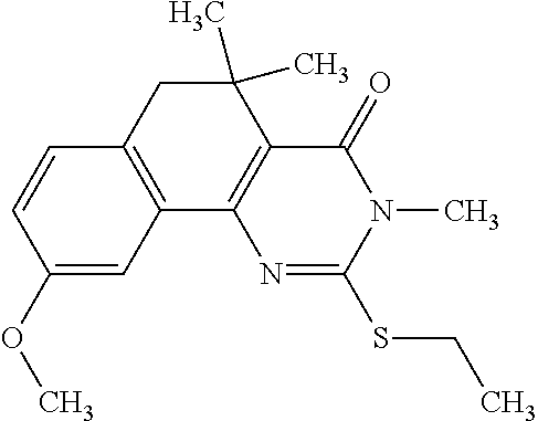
C1=CC2=C(C=C1OC)C1=C(C(C)(C)C2)C(=O)N(C)C(SCC)=N1
